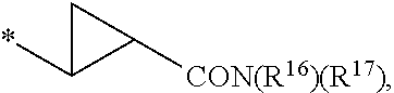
C1C(*)C1[CON(R16)(R17)]
